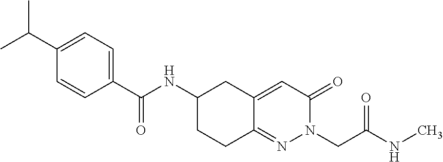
C1(C(C)C)=CC=C(C(NC2CCC3=NN(CC(NC)=O)C(=O)C=C3C2)=O)C=C1
